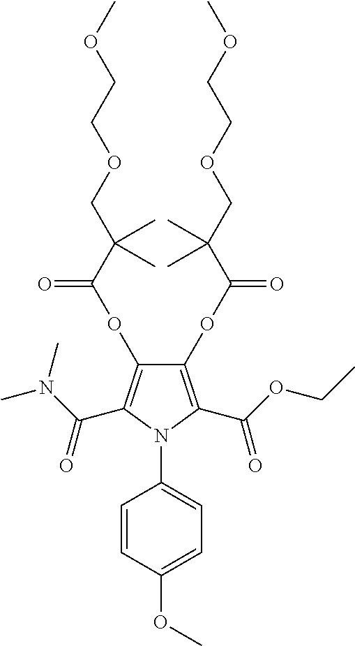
C1(OC(=O)C(COCCOC)(C)C)=C(C(OCC)=O)N(C2=CC=C(OC)C=C2)C(C(N(C)C)=O)=C1OC(=O)C(COCCOC)(C)C
